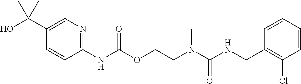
C1=CC(CNC(N(CCOC(NC2=NC=C(C(C)(O)C)C=C2)=O)C)=O)=C(Cl)C=C1
